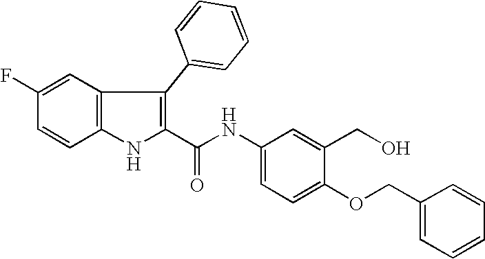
C1=C(F)C=CC2=C1C(C1=CC=CC=C1)=C(C(NC1=CC=C(OCC3=CC=CC=C3)C(CO)=C1)=O)N2
